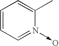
C1=CC=N(->O)C(C)=C1
